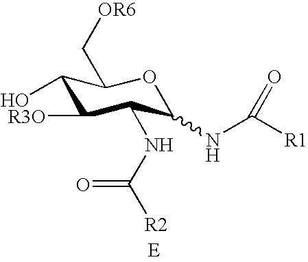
C1(O)C([R3O])C(NC([R2])=O)C(NC([R1])=O)OC1C[OR6]
